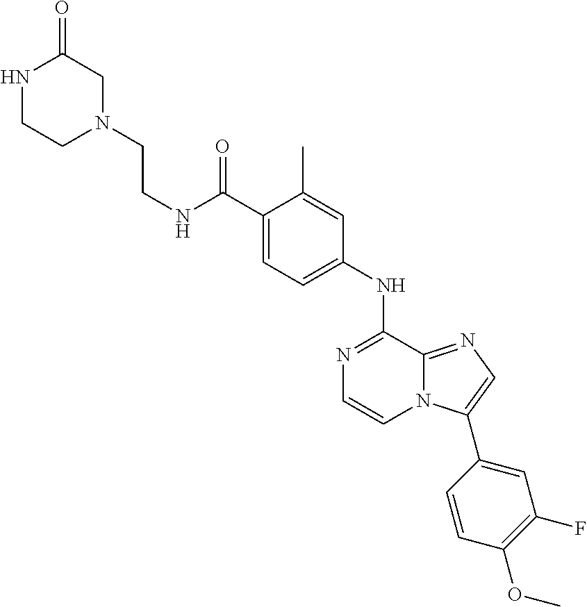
C1(C(NCCN2CC(=O)NCC2)=O)=CC=C(NC2=NC=CN3C2=NC=C3C2=CC(F)=C(OC)C=C2)C=C1C
